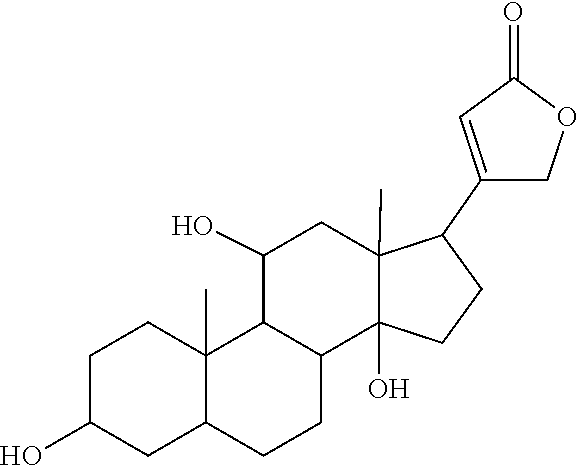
C1(O)CC2C(C)(CC1)C1C(O)CC3(C)C(C4=CC(=O)OC4)CCC3(O)C1CC2
